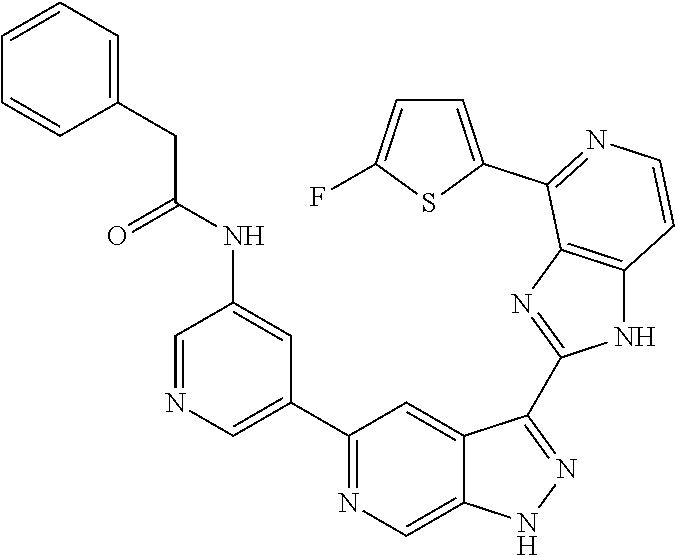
C1=NC=C(C2=NC=C3C(=C2)C(C2=NC4=C(N2)C=CN=C4C2=CC=C(F)S2)=NN3)C=C1NC(CC1=CC=CC=C1)=O
